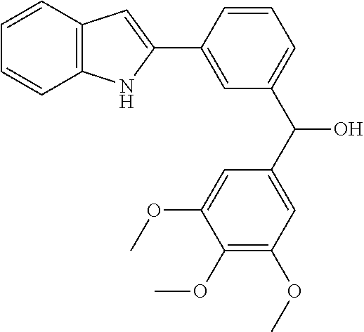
C12=C(C=CC=C1)C=C(C1=CC(C(C3=CC(OC)=C(OC)C(OC)=C3)O)=CC=C1)N2
